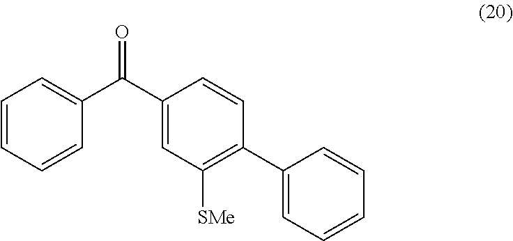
C1=CC=CC(C(C2=CC([SMe])=C(C3=CC=CC=C3)C=C2)=O)=C1
